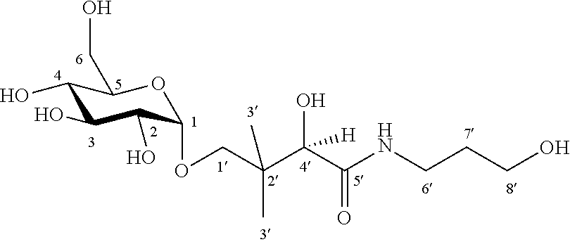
C1(O)C(O)C(O)C(OCC(C(C(NCCCO)=O)(O)[H])(C)C)OC1CO
